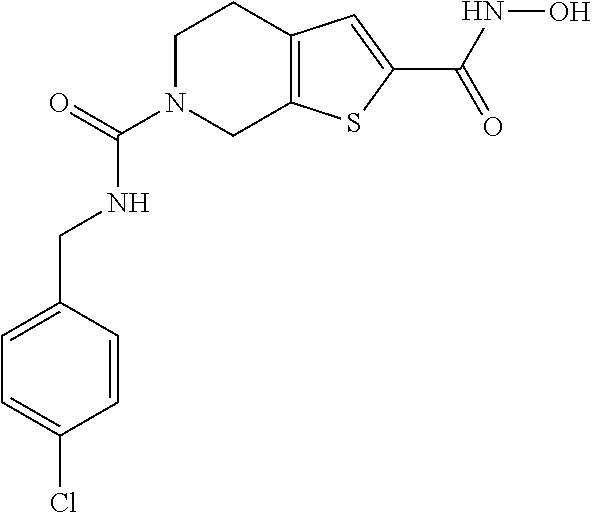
C1N(C(=O)NCC2=CC=C(Cl)C=C2)CC2=C(C1)C=C(C(NO)=O)S2
